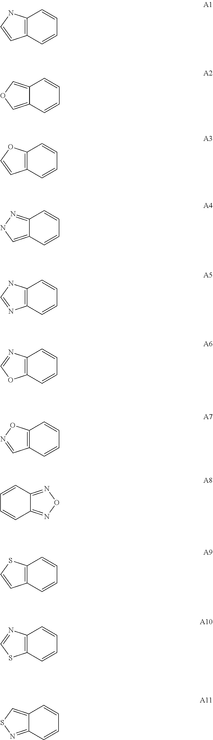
C12=C(C=CC=C1)C=CN2.C12=COC=C1C=CC=C2.C12=C(C=CC=C1)C=CO2.C12=NNC=C1C=CC=C2.C12=C(C=CC=C1)N=CN2.C12=C(C=CC=C1)OC=N2.C12=C(C=CC=C1)C=NO2.C1=CC2=NON=C2C=C1.C12=C(C=CC=C1)C=CS2.C12=C(C=CC=C1)SC=N2.C12=CSN=C1C=CC=C2
